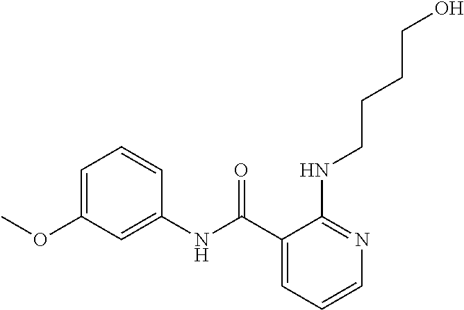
C1=CC=C(C(NC2=CC(OC)=CC=C2)=O)C(NCCCCO)=N1
